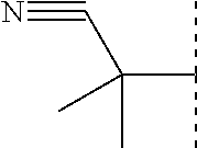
C(C(C)C)(C#N)(C)C
